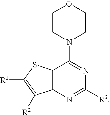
C12=C(N=C([R3])N=C1N1CCOCC1)C([R2])=C([R1])S2
